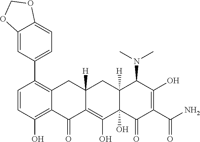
C1=CC(O)=C2C(=C1C1=CC=C3C(=C1)OCO3)CC1([H])C(=C(O)C3(O)C([H])(C1)C(N(C)C)C(O)=C(C(N)=O)C3=O)C2=O
